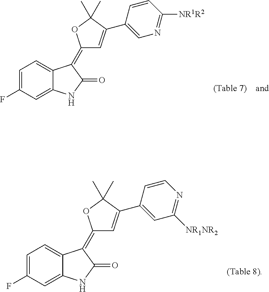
C1=C2C(=CC=C1F)C(=C1C=C(C3=CC([NR1NR2])=NC=C3)C(C)(C)O1)C(=O)N2.C1=C2C(=CC=C1F)C(=C1C=C(C3=CN=C([NR1R2])C=C3)C(C)(C)O1)C(=O)N2
